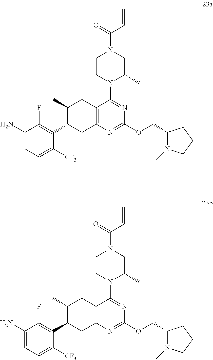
C1(N)=CC=C([CF3])C(C2CC3=C(CC2C)C(N2C(C)CN(C(=O)C=C)CC2)=NC(OCC2N(C)CCC2)=N3)=C1F.C1(N)=CC=C([CF3])C(C2CC3=C(CC2C)C(N2C(C)CN(C(=O)C=C)CC2)=NC(OCC2N(C)CCC2)=N3)=C1F
